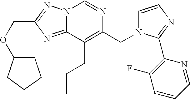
N12C(=NC(COC3CCCC3)=N1)C(CCC)=C(CN1C=CN=C1C1=C(F)C=CC=N1)N=C2
